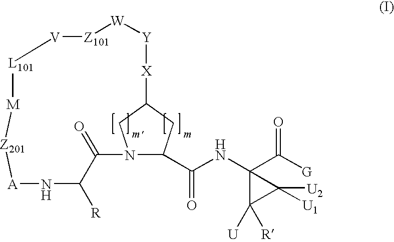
N12C(C(NC3(C([G])=O)C([U])([R])C3([U2])[U1])=O)CC(C1)[X][Y][W][Z101][V][L101][M][Z201][A]NC([R])C2=O.[m]
